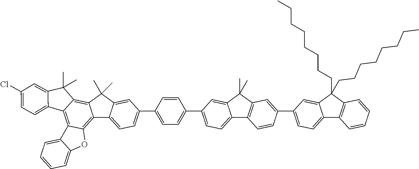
C12=CC=C(C3=CC4=C(C5=CC=C(C6=CC=C(C7=CC=C8C9=C%10C(=C%11C(=C9C(C)(C)C8=C7)C(C)(C)C7=CC(Cl)=CC=C%117)C7=CC=CC=C7O%10)C=C6)C=C5C4(C)C)C=C3)C=C1C(CCCCCCCC)(CCCCCCCC)C1=C2C=CC=C1
